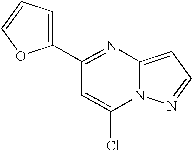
C1(C2=CC=CO2)=NC2=CC=NN2C(Cl)=C1
